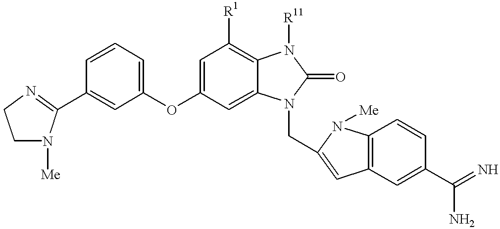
C1=CC=C(OC2=CC([R1])=C3C(=C2)N(CC2=CC4=C(C=CC(C(N)=N)=C4)N2[Me])C(=O)N3[R11])C=C1C1=NCCN1[Me]
